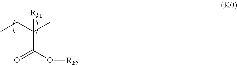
CCC(C)([Rk1])C(O[Rk2])=O
